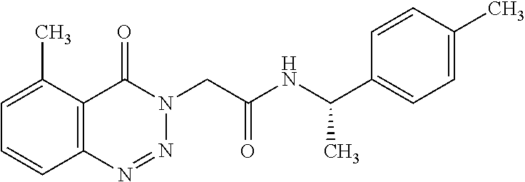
C1=C(C)C2=C(C=C1)N=NN(CC(NC(C1=CC=C(C)C=C1)C)=O)C2=O
